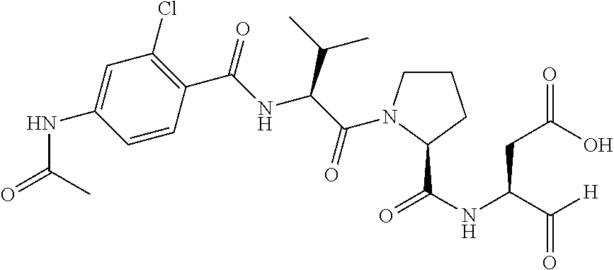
C1=C(NC(=O)C)C=CC(C(=O)NC(C(C)C)C(=O)N2CCCC2C(NC(C([H])=O)CC(=O)O)=O)=C1Cl
